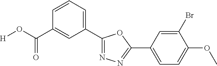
[H]OC(C1=CC(C2=NN=C(C3=CC=C(OC)C(Br)=C3)O2)=CC=C1)=O
